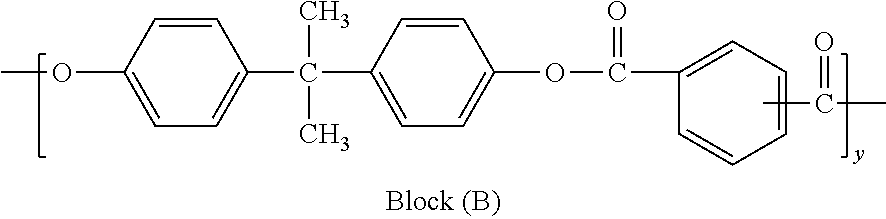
C1(C(C2=CC=C(OC(=O)C3=CC=CC=C3)C=C2)(C)C)=CC=C(OC)C=C1.CC(=O)C
